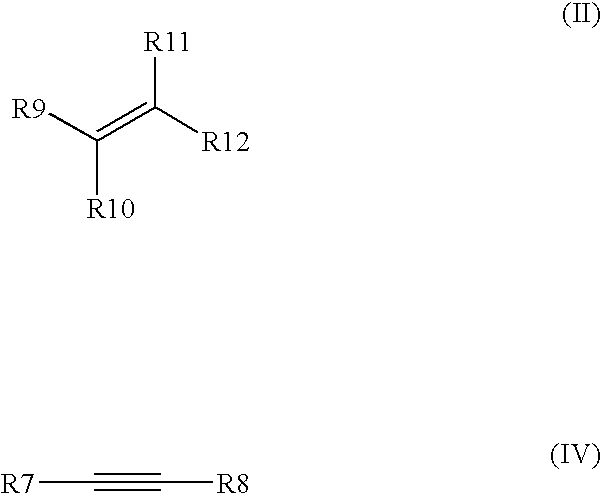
[R9]C(=C([R12])[R11])[R10].[R7]C#C[R8]
